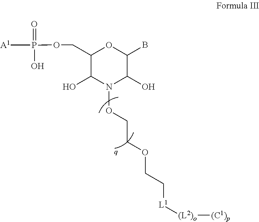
C1(COP([A1])(O)=O)C(O)N(OCCOCC[L1][(L2)o][(C1)p])C(O)C(B)O1
